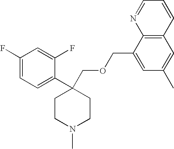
C1(F)=CC=C(C2(COCC3=CC(C)=CC4=C3N=CC=C4)CCN(C)CC2)C(F)=C1
